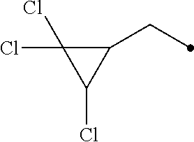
C1(CC)C(Cl)(Cl)C1Cl
